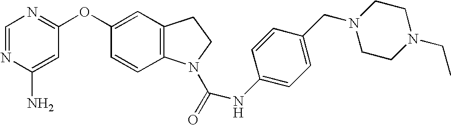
C1=NC(N)=CC(OC2=CC3=C(C=C2)N(C(=O)NC2=CC=C(CN4CCN(CC)CC4)C=C2)CC3)=N1
